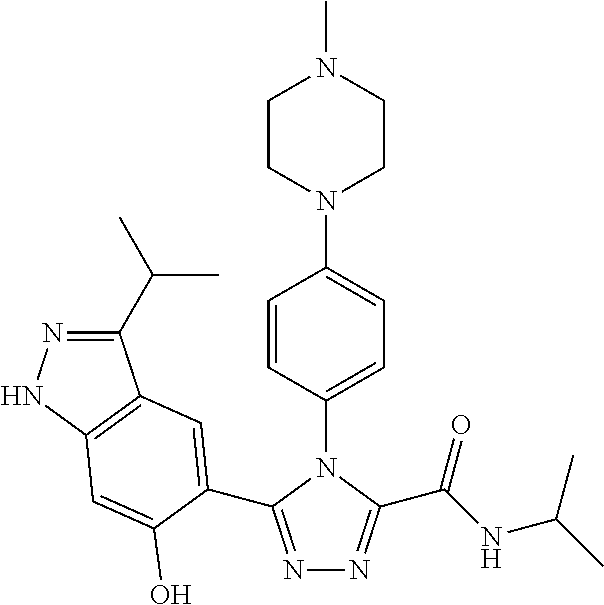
N1=C(C2=CC3=C(NN=C3C(C)C)C=C2O)N(C2=CC=C(N3CCN(C)CC3)C=C2)C(C(NC(C)C)=O)=N1
